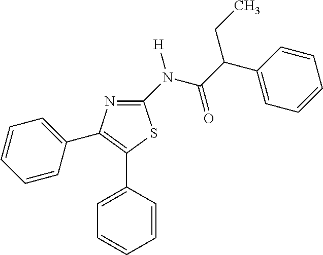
C1=CC(C2=C(C3=CC=CC=C3)N=C(N(C(C(C3=CC=CC=C3)CC)=O)[H])S2)=CC=C1
